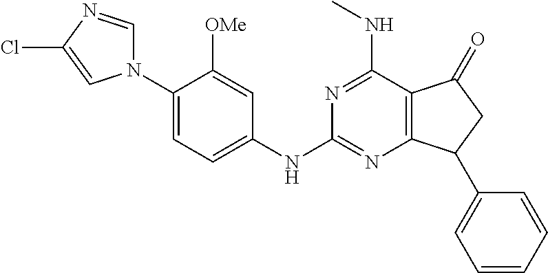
C1(N2C=NC(Cl)=C2)=CC=C(NC2=NC3=C(C(NC)=N2)C(=O)CC3C2=CC=CC=C2)C=C1[OMe]
